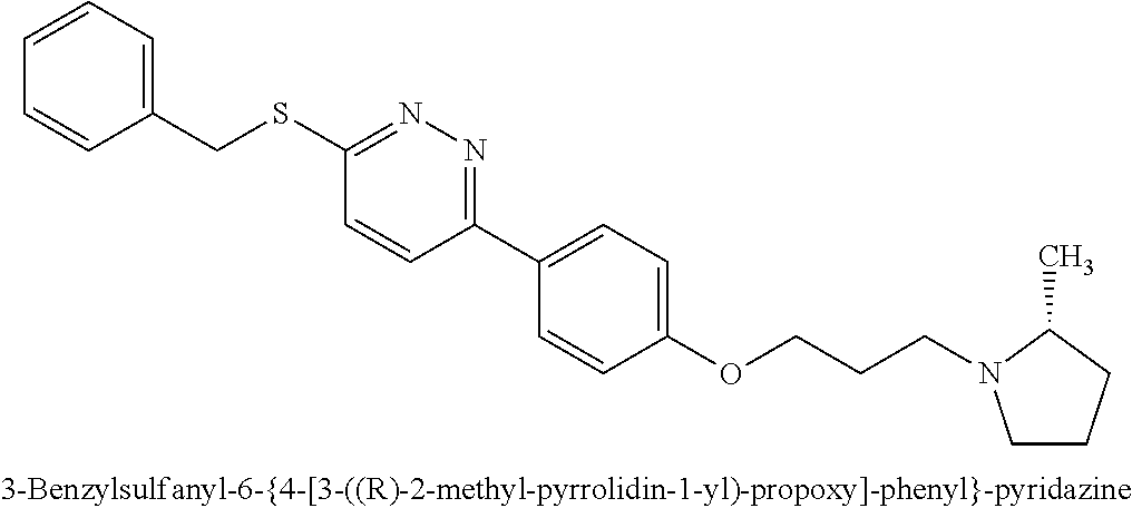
C1(SCC2=CC=CC=C2)=NN=C(C2=CC=C(OCCCN3CCCC3C)C=C2)C=C1
